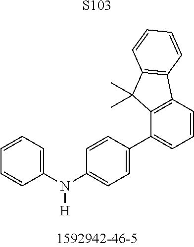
[S103].C1(N(C2=CC=C(C3=CC=CC4=C3C(C)(C)C3=C4C=CC=C3)C=C2)[H])=CC=CC=C1
